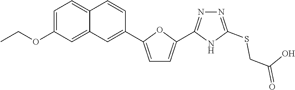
N1=C(SCC(O)=O)NC(C2=CC=C(C3=CC4=CC(OCC)=CC=C4C=C3)O2)=N1
